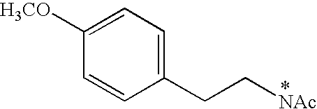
C1(CC[NAc])=CC=C([H3CO])C=C1
